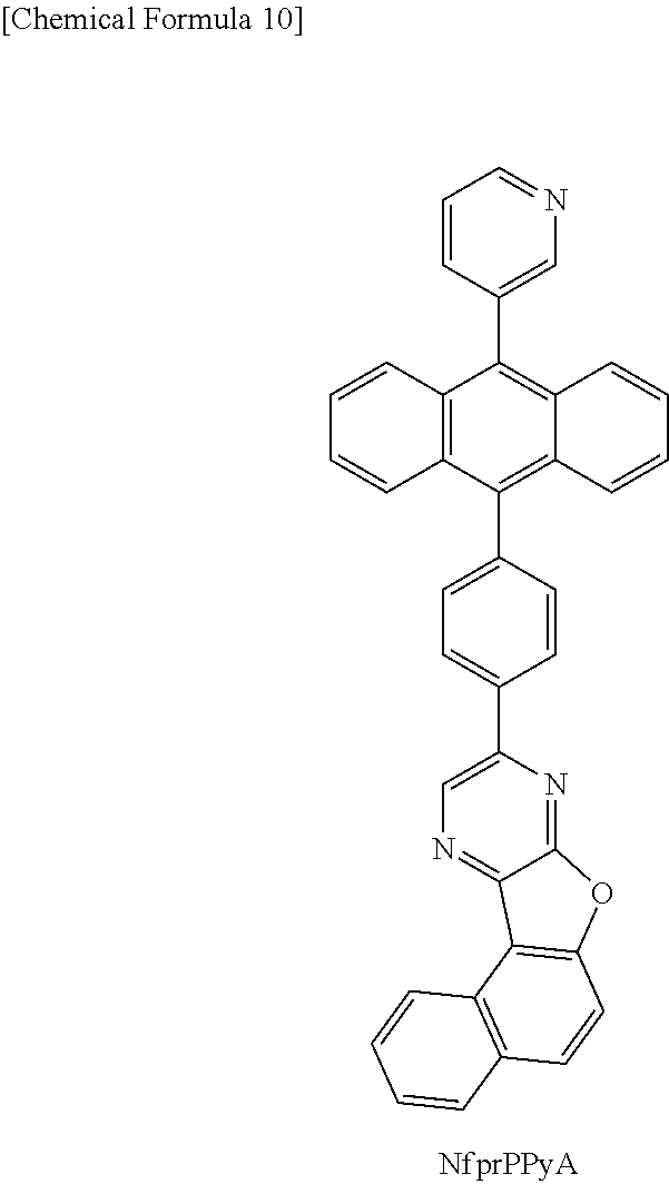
C1=CC(C2=C3C(=C(C4=CC=C(C5=CN=C6C(=N5)OC5=C6C6=C(C=C5)C=CC=C6)C=C4)C4=C2C=CC=C4)C=CC=C3)=CN=C1
